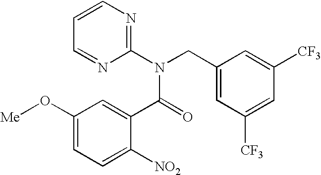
C1=CN=C(N(CC2=CC([CF3])=CC([CF3])=C2)C(C2=CC(O[Me])=CC=C2[NO2])=O)N=C1
